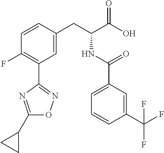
C1=CC(F)=C(C2=NOC(C3CC3)=N2)C=C1CC(NC(=O)C1=CC=CC(C(F)(F)F)=C1)C(=O)O
